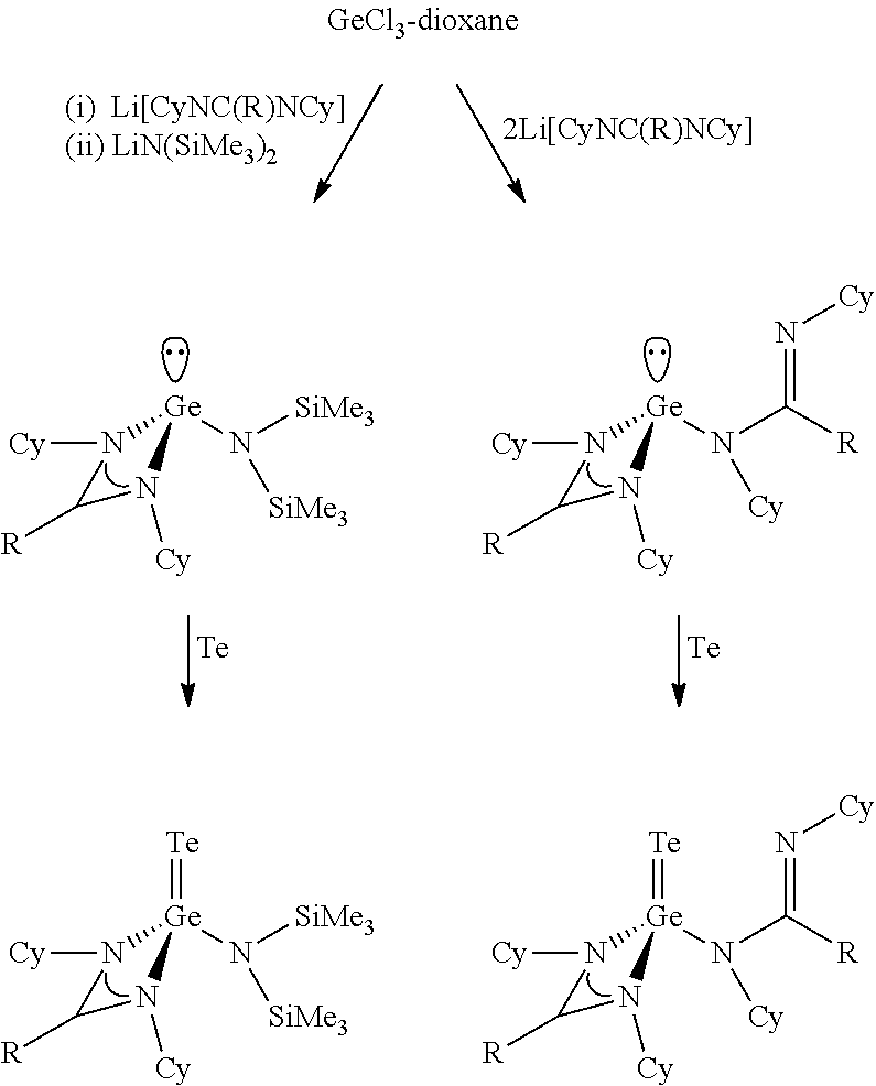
[Cy]N1[Ge](N([SiMe3])[SiMe3])(=[Te])N([Cy])C1[R].[Cy]N1[Ge](N(C([R])=N[Cy])[Cy])(=[Te])N([Cy])C1[R].[Cy]N1[Ge](N([SiMe3])[SiMe3])N([Cy])C1[R].[Cy]N1[Ge](N(C([R])=N[Cy])[Cy])N([Cy])C1[R].[Te].[Te]
